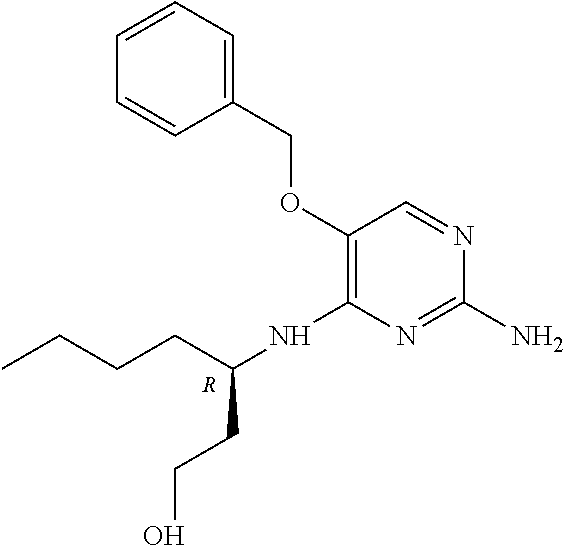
C1(COC2=C(NC(CCCC)CCO)N=C(N)N=C2)=CC=CC=C1.[R]
